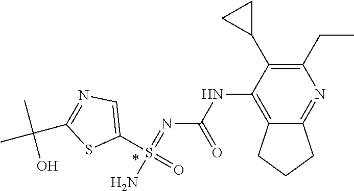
N(=S(=O)(N)C1=CN=C(C(C)(C)O)S1)C(NC1=C2CCCC2=NC(CC)=C1C1CC1)=O
